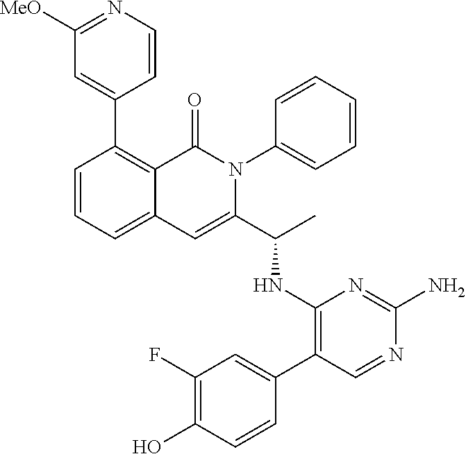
C1=CC=C2C(=C1C1=CC([MeO])=NC=C1)C(=O)N(C1=CC=CC=C1)C(C(C)NC1=C(C3=CC(F)=C(O)C=C3)C=NC(N)=N1)=C2
